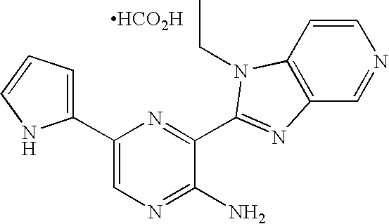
C1=CC2=C(C=N1)N=C(C1=NC(C3=CC=CN3)=CN=C1N)N2CC.[HCO2H]
